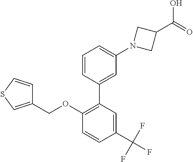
C1=CC(C2=C(OCC3=CSC=C3)C=CC(C(F)(F)F)=C2)=CC(N2CC(C(=O)O)C2)=C1
